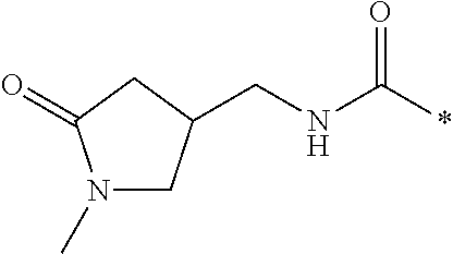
N1(C)CC(CNC(*)=O)CC1=O
